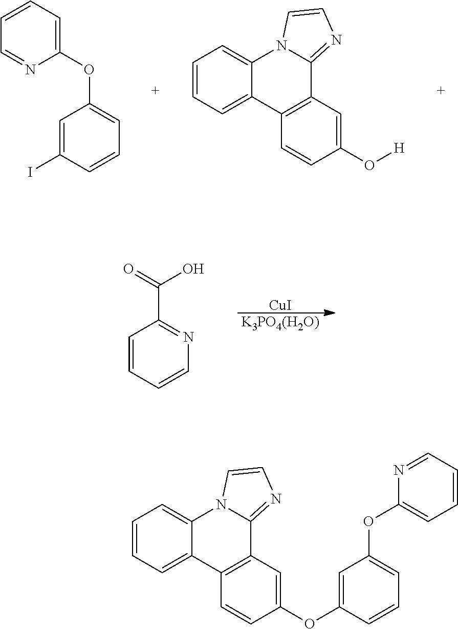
C1=CC=C(OC2=CC=CC(I)=C2)N=C1.C1=CC=C2C(=C1)N1C(=NC=C1)C1=C2C=CC(O[H])=C1.[CuI].[K3PO4(H2O)].C1=CC=CN=C1C(=O)O.C1=CC=C2C(=C1)N1C(=NC=C1)C1=C2C=CC(OC2=CC(OC3=CC=CC=N3)=CC=C2)=C1
